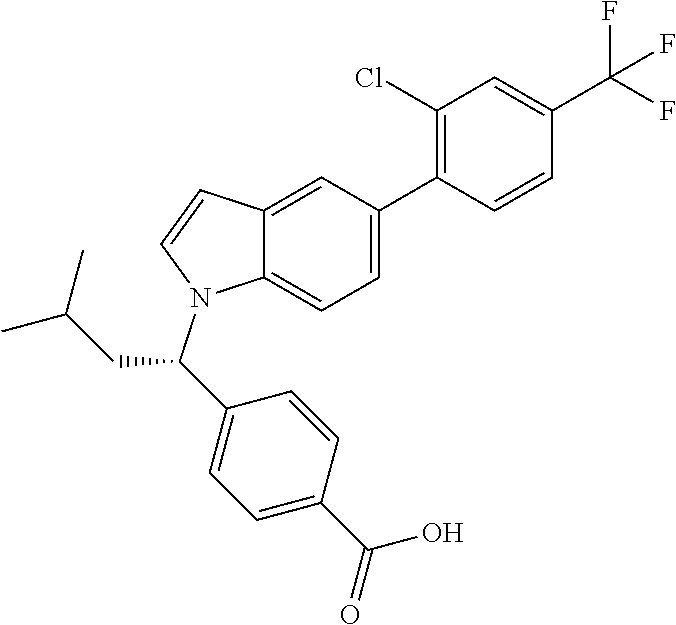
C1=C2C(=CC=C1C1=C(Cl)C=C(C(F)(F)F)C=C1)N(C(C1=CC=C(C(O)=O)C=C1)CC(C)C)C=C2
